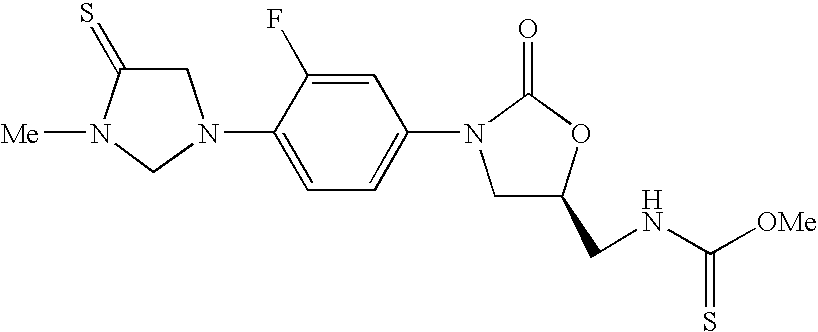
C1C(=S)N([Me])CN1C1=CC=C(N2CC(CNC([OMe])=S)OC2=O)C=C1F
